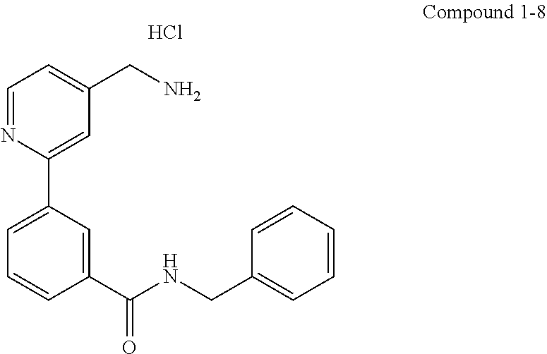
C1=NC(C2=CC=CC(C(NCC3=CC=CC=C3)=O)=C2)=CC(CN)=C1.Cl
